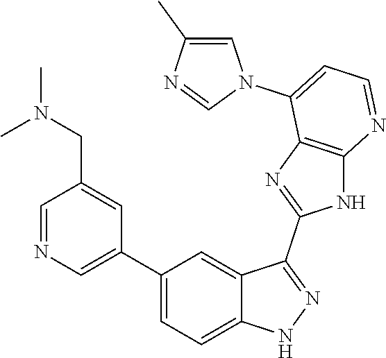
C1=NC=C(C2=CC=C3C(=C2)C(C2=NC4=C(N2)N=CC=C4N2C=C(C)N=C2)=NN3)C=C1CN(C)C
